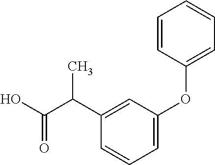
C1=C(OC2=CC=CC=C2)C=C(C(C(O)=O)C)C=C1
